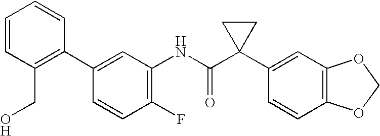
C1(C2=C(CO)C=CC=C2)=CC(NC(C2(C3=CC4=C(C=C3)OCO4)CC2)=O)=C(F)C=C1
